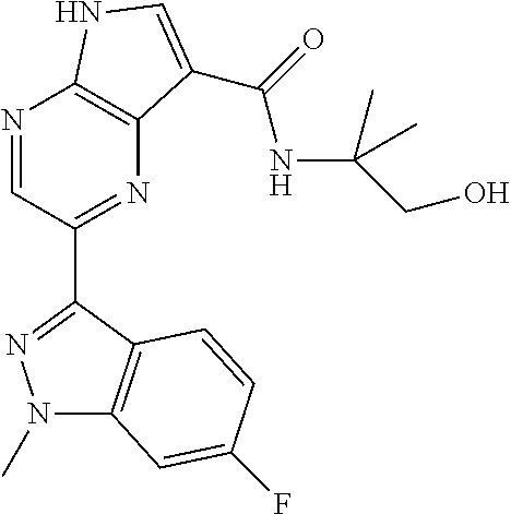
N1=CC(C2=NN(C)C3=C2C=CC(F)=C3)=NC2=C1NC=C2C(=O)NC(C)(CO)C
